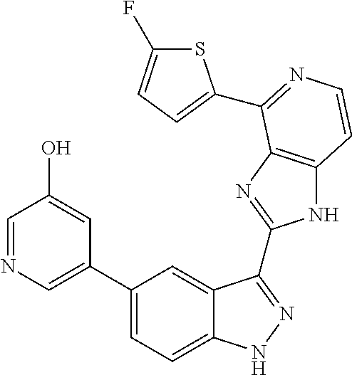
C1(C2=CN=CC(O)=C2)=CC=C2C(=C1)C(C1=NC3=C(N1)C=CN=C3C1=CC=C(F)S1)=NN2
